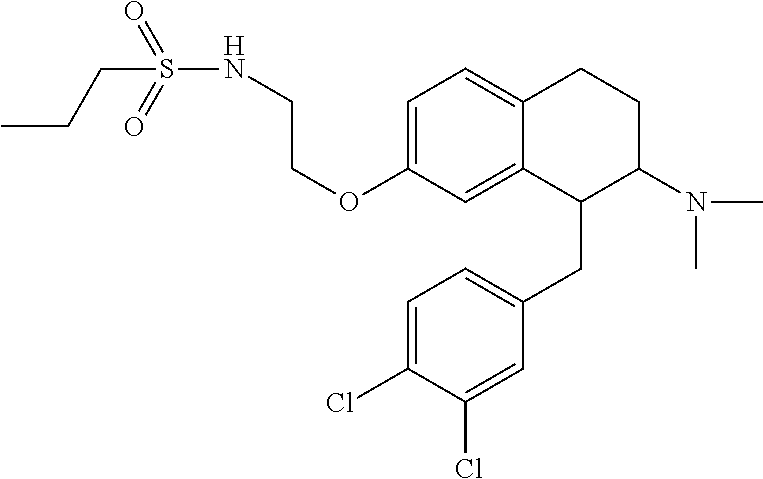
C1=C(OCCNS(=O)(=O)CCC)C=C2C(=C1)CCC(N(C)C)C2CC1=CC=C(Cl)C(Cl)=C1
